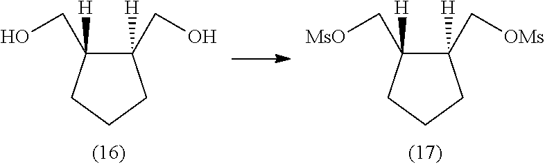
C1([H])(CO)C([H])(CO)CCC1.C1([H])(C[OMs])C([H])(C[MsO])CCC1
